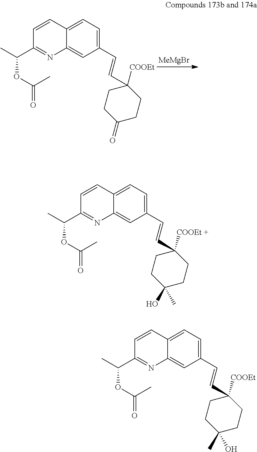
[MeMgBr].C12=CC=C(C=CC3([COOEt])CCC(=O)CC3)C=C1N=C(C(C)OC(=O)C)C=C2.C12=CC=C(C=CC3([COOEt])CCC(O)(C)CC3)C=C1N=C(C(C)OC(=O)C)C=C2.C12=CC=C(C=CC3([COOEt])CCC(C)(O)CC3)C=C1N=C(C(C)OC(=O)C)C=C2
